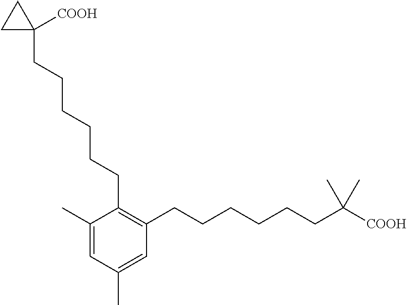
C1(C)=CC(C)=CC(CCCCCCC([COOH])(C)C)=C1CCCCCCC1([COOH])CC1
